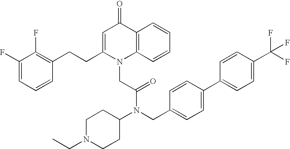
C1=C(CCC2=C(F)C(F)=CC=C2)N(CC(N(C2CCN(CC)CC2)CC2=CC=C(C3=CC=C(C(F)(F)F)C=C3)C=C2)=O)C2=C(C1=O)C=CC=C2
